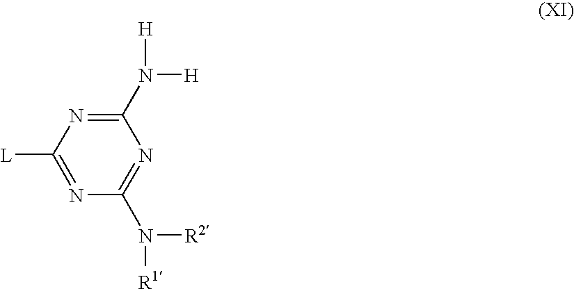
C1([L])=NC(N([R2])[R1])=NC(N([H])[H])=N1
